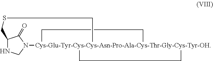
C12NCN(C1=O)[Cys-Glu-Tyr-Cys-Cys-Asn-Pro-Ala-Cys-Thr-Gly-Cys-Tyr-OH]13(CC1)(CC3)CSC2
